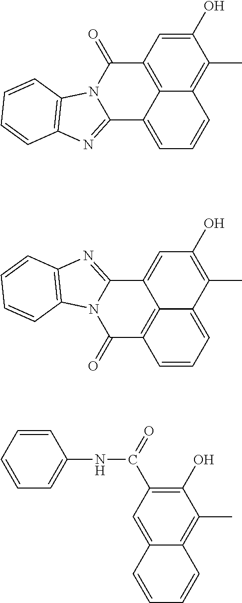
C1(O)=CC2=C3C(=C1C)C=CC=C3C1=NC3=C(N1C2=O)C=CC=C3.C1(O)=C(C)C2=CC=CC3=C2C(=C1)C1=NC2=C(N1C3=O)C=CC=C2.C1(O)=C(C(=O)NC2=CC=CC=C2)C=C2C(=C1C)C=CC=C2
